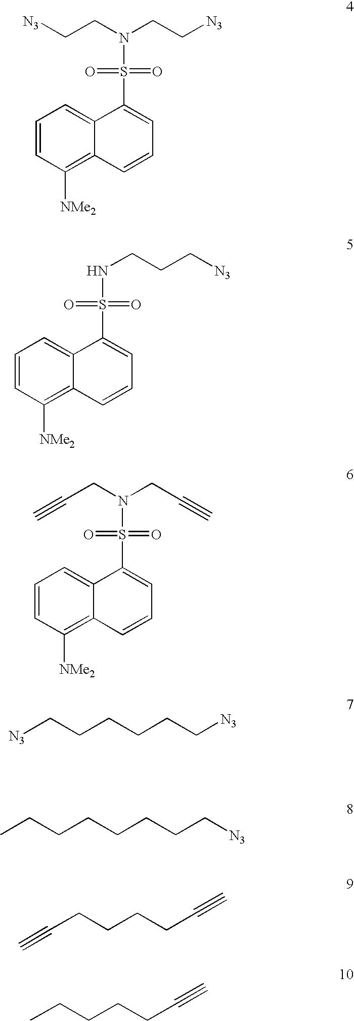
C1=CC([NMe2])=C2C(=C1)C(S(=O)(=O)N(CC[N3])CC[N3])=CC=C2.C1=CC([NMe2])=C2C(=C1)C(S(=O)(=O)NCCC[N3])=CC=C2.C1=CC([NMe2])=C2C(=C1)C(S(=O)(=O)N(CC#C)CC#C)=CC=C2.[N3]CCCCCC[N3].CCCCCCCC[N3].C#CCCCCC#C.CCCCCC#C
